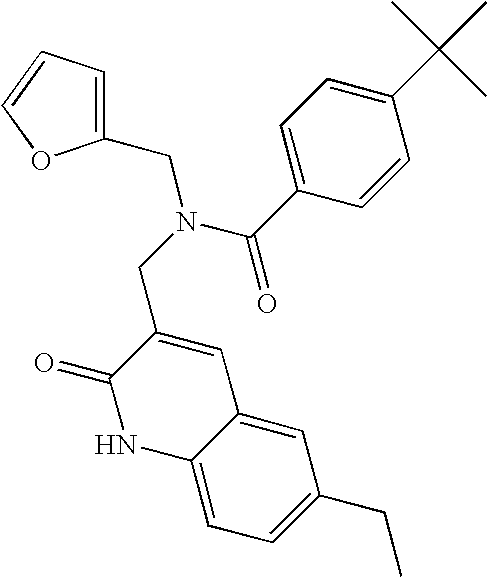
N1C2=CC=C(CC)C=C2C=C(CN(CC2=CC=CO2)C(C2=CC=C(C(C)(C)C)C=C2)=O)C1=O
